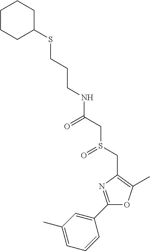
C(CCSC1CCCCC1)NC(CS(CC1=C(C)OC(C2=CC(C)=CC=C2)=N1)=O)=O
